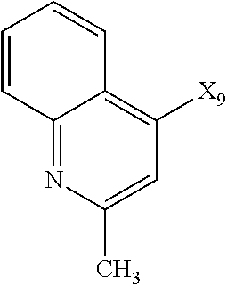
C12=NC(C)=CC([X9])=C1C=CC=C2
